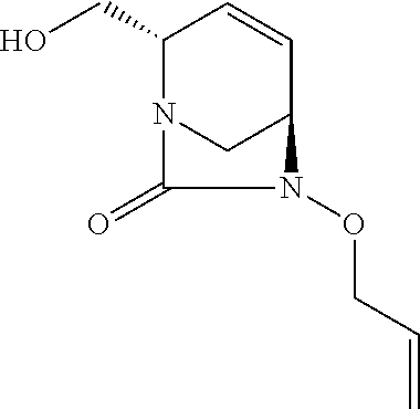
C1(CO)N2CC(C=C1)N(OCC=C)C2=O
